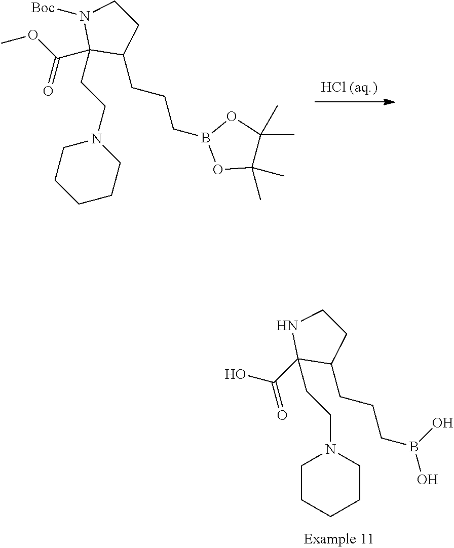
OC(C1(CCN2CCCCC2)C(CCCB(O)O)CCN1)=O.[HCl (aq.)].C1(C)(C)C(C)(C)OB(CCCC2C(C(OC)=O)(CCN3CCCCC3)N([Boc])CC2)O1
